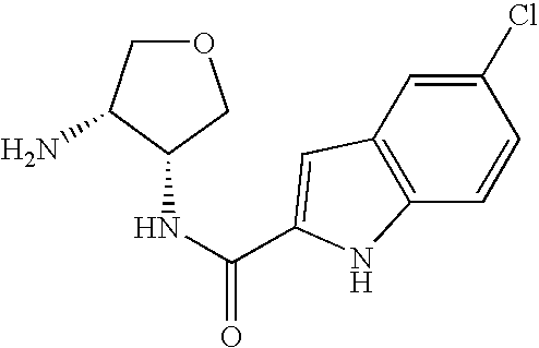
C12=C(C=CC(Cl)=C1)NC(C(NC1C(N)COC1)=O)=C2
